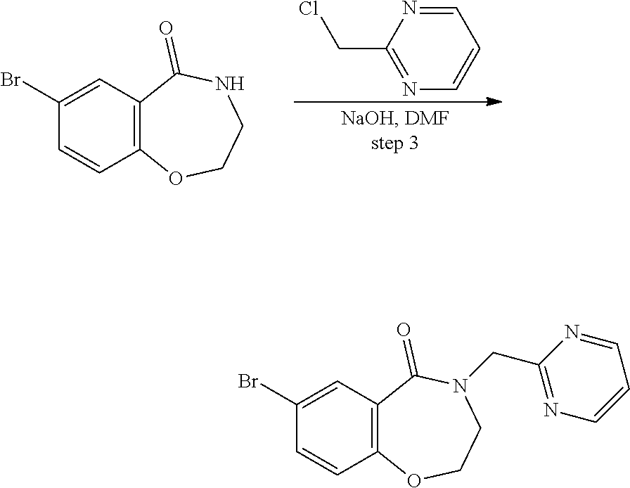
C1=NC(CCl)=NC=C1.C12=C(C=C(Br)C=C1)C(=O)NCCO2.C12=C(C=C(Br)C=C1)C(=O)N(CC1=NC=CC=N1)CCO2
